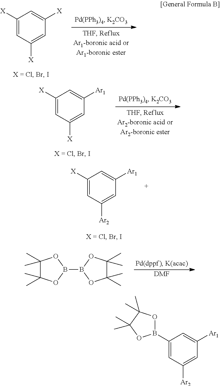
C1([X])=CC([X])=CC([X])=C1.C1([X])=CC([X])=CC([Ar1])=C1.C1([X])=CC([Ar2])=CC([Ar1])=C1.C1(C)(C)C(C)(C)OB(B2OC(C)(C)C(C)(C)O2)O1.[DMF].C1(B2OC(C)(C)C(C)(C)O2)=CC([Ar2])=CC([Ar1])=C1
